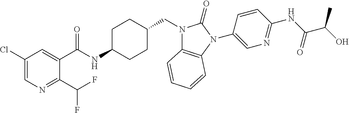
C1(Cl)=CN=C(C(F)F)C(C(NC2CCC(CN3C4=C(N(C5=CN=C(NC(C(O)C)=O)C=C5)C3=O)C=CC=C4)CC2)=O)=C1
